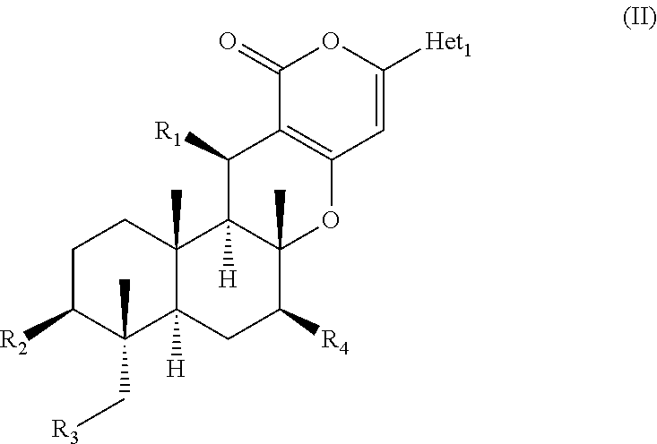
C1(=O)C2=C(C=C([Het1])O1)OC1(C)C([H])(C2[R1])C2(C)C([H])(CC1[R4])C(C)(C[R3])C([R2])CC2
